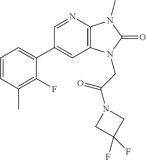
C1(C2=CC=CC(C)=C2F)=CC2=C(N=C1)N(C)C(=O)N2CC(N1CC(F)(F)C1)=O
